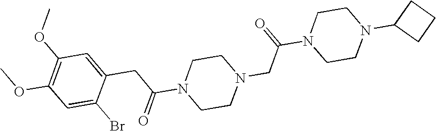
C1(OC)=C(OC)C=C(Br)C(CC(N2CCN(CC(N3CCN(C4CCC4)CC3)=O)CC2)=O)=C1
